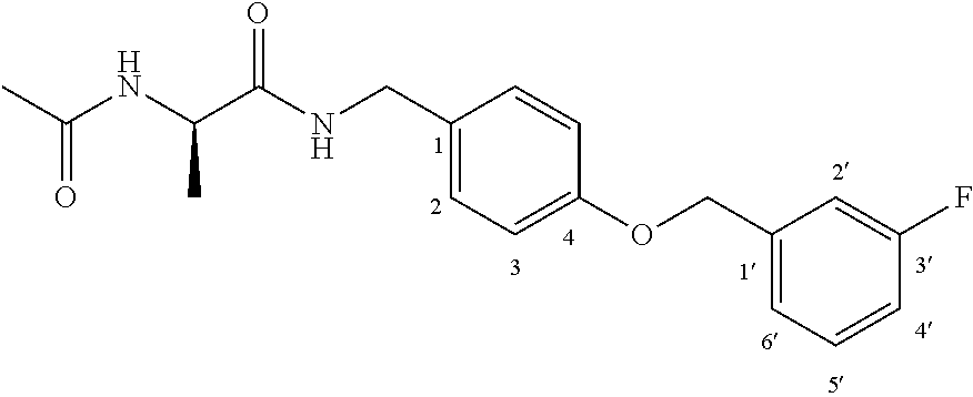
C1(CNC(C(NC(C)=O)C)=O)=CC=C(OCC2=CC=CC(F)=C2)C=C1
